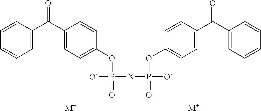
C1=CC(C(=O)C2=CC=C(OP([O-])(=O)[X]P([O-])(OC3=CC=C(C(=O)C4=CC=CC=C4)C=C3)=O)C=C2)=CC=C1.[M+].[M+]
